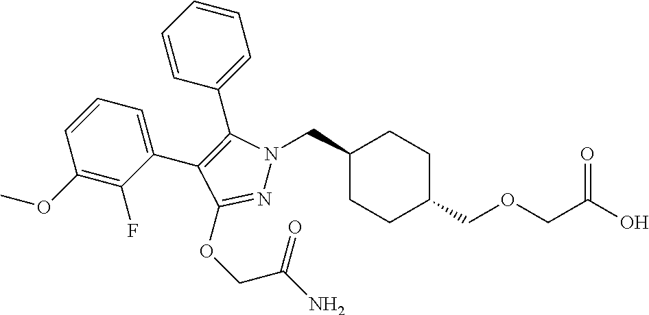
C1(CN2N=C(OCC(N)=O)C(C3=CC=CC(OC)=C3F)=C2C2=CC=CC=C2)CCC(COCC(O)=O)CC1
